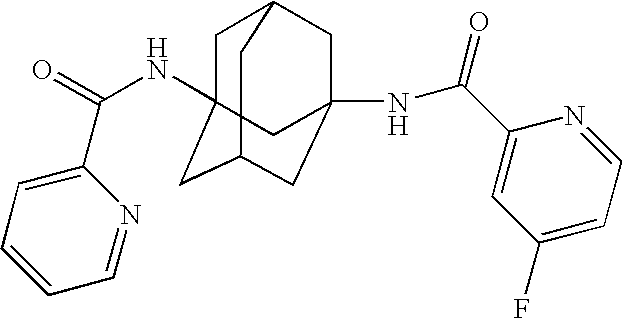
C1C2(NC(=O)C3=CC=CC=N3)CC3CC(NC(C4=CC(F)=CC=N4)=O)(CC1C3)C2
